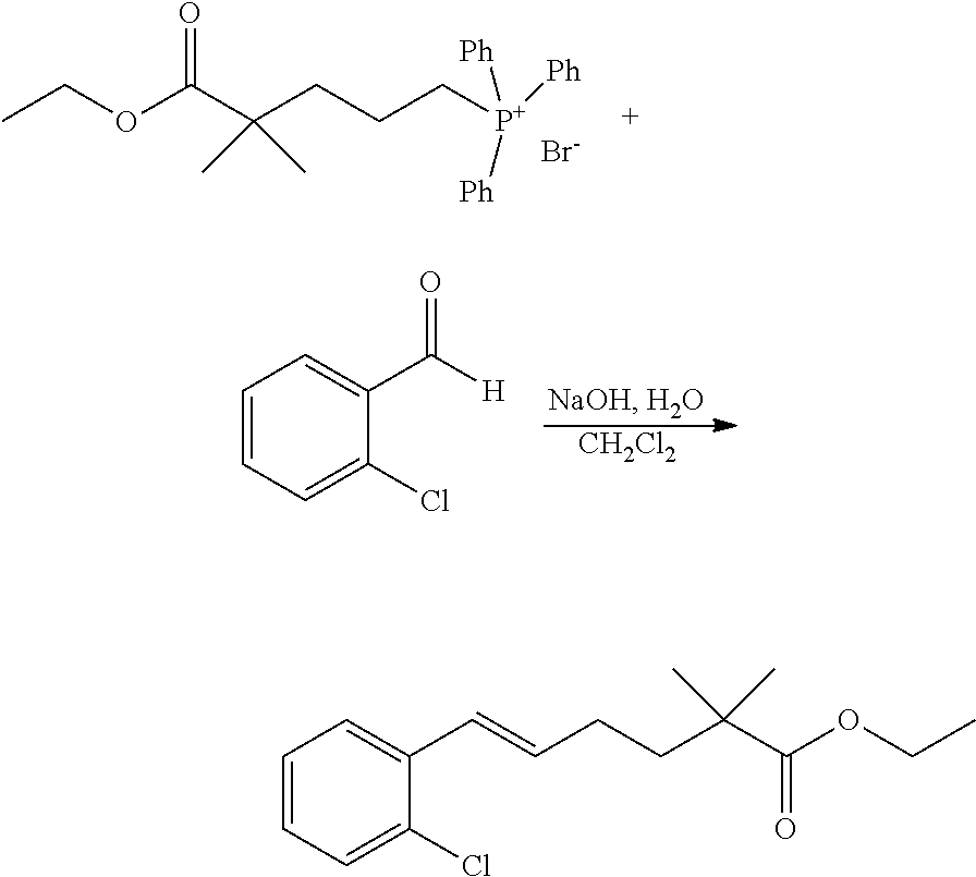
CCOC(C(CCC[P+]([Ph])([Ph])[Ph])(C)C)=O.[Br-].C1=CC=C(Cl)C(C([H])=O)=C1.[CH2Cl2].C1=CC=C(Cl)C(C=CCCC(C(OCC)=O)(C)C)=C1
